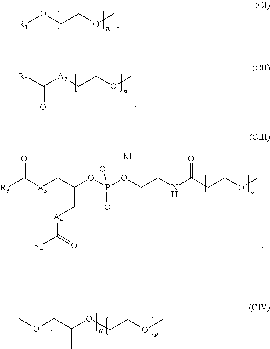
[R1]OCCOC.C([A2]CCOC)([R2])=O.C(OCCOC)(C)COC.N(C(CCOC)=O)CCOP(OC(C[A3]C(=O)[R3])C[A4]C(=O)[R4])(=O)O.[M+]
